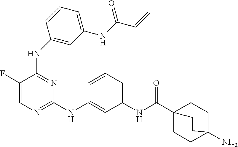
N(C1=NC=C(F)C(NC2=CC(NC(C=C)=O)=CC=C2)=N1)C1=CC(NC(C23CCC(N)(CC2)CC3)=O)=CC=C1
